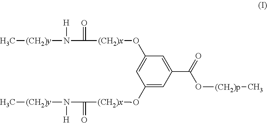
C1(O[(CH2)x]C(=O)N([(CH2)y]C)[H])=CC(C(=O)O[(CH2)p]C)=CC(O[(CH2)x]C(=O)N([(CH2)y]C)[H])=C1
